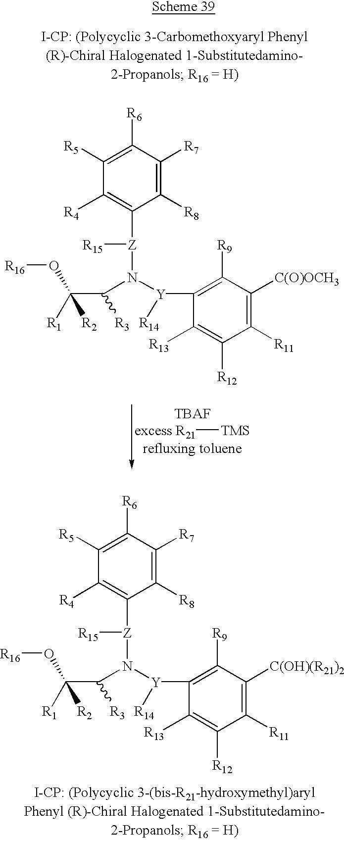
[TBAF].[refluxing toluene].C1([R5])=C([R6])C([R7])=C([R8])C([Z]([R15])N([Y](C2=C([R9])C([C(O)OCH3])=C([R11])C([R12])=C2[R13])[R14])C([R3])C([R1])([R2])O[R16])=C1[R4].[TMS][R21].C1([R5])=C([R6])C([R7])=C([R8])C([Z]([R15])N([Y](C2=C([R9])C([C(OH)(R21)2])=C([R11])C([R12])=C2[R13])[R14])C([R3])C([R1])([R2])O[R16])=C1[R4]
